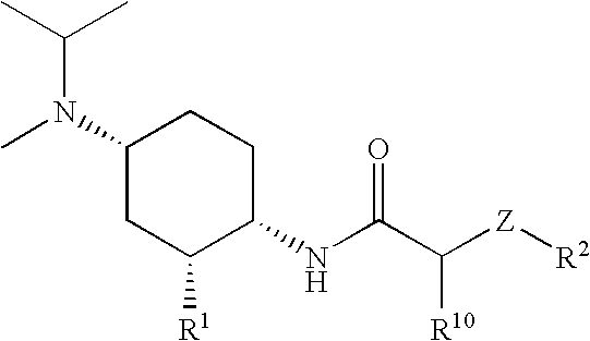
C1(N(C)C(C)C)CC([R1])C(NC(C([Z][R2])[R10])=O)CC1
